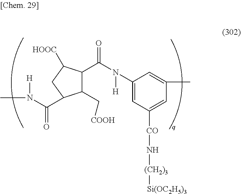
C1(C(N([H])C2=CC([CO]N[(CH2)3][Si(OC2H5)3])=CC(C)=C2)=O)C(C[COOH])C(C(N([H])C)=O)CC1[HOOC]
